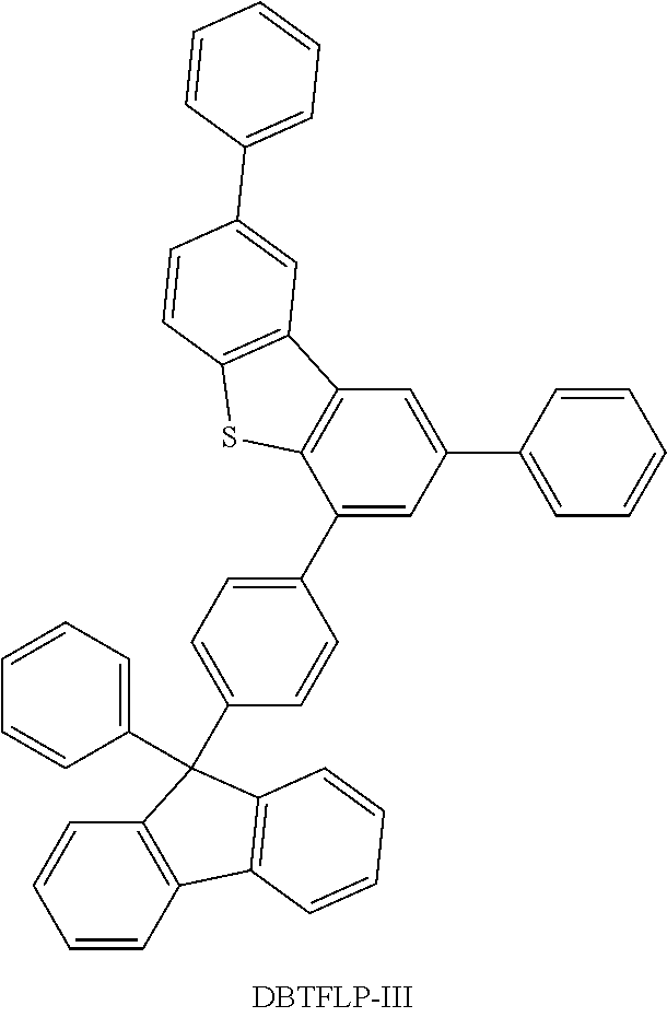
C1=CC2=C(C=C1)C(C1=CC=C(C3=CC(C4=CC=CC=C4)=CC4=C3SC3=C4C=C(C4=CC=CC=C4)C=C3)C=C1)(C1=CC=CC=C1)C1=C2C=CC=C1
